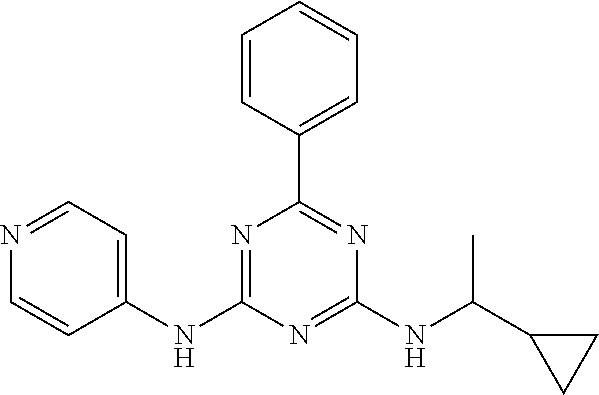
C1=CC(C2=NC(NC(C3CC3)C)=NC(NC3=CC=NC=C3)=N2)=CC=C1
